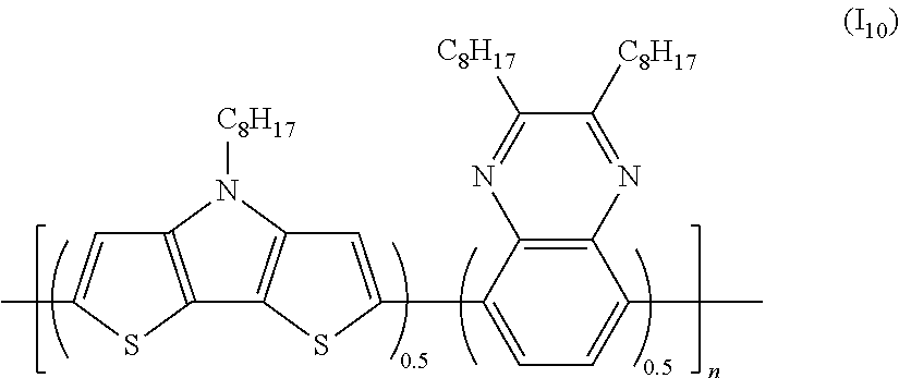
[C8H17]C1=NC2=C(N=C1[C8H17])C(C)=CC=C2C1=CC2=C(C3=C(N2[C8H17])C=C(C)S3)S1
